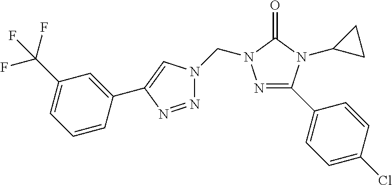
N1=C(C2=CC=C(Cl)C=C2)N(C2CC2)C(=O)N1CN1N=NC(C2=CC(C(F)(F)F)=CC=C2)=C1
